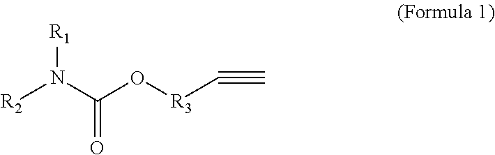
N(C(O[R3]C#C)=O)([R1])[R2]
